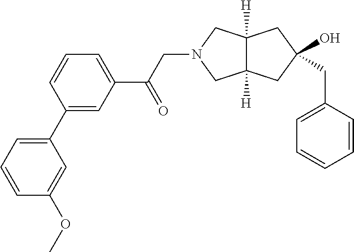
C12([H])C([H])(CC(CC3=CC=CC=C3)(O)C1)CN(CC(C1=CC=CC(C3=CC=CC(OC)=C3)=C1)=O)C2
